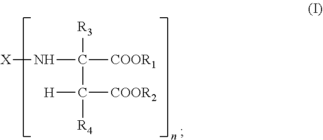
[X]NC([COOR1])([R3])C([H])([R4])[COOR2]
